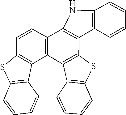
C12=C(C3=C(C4=C1C1=C(SC5=C1C=CC=C5)C=C4)NC1=C3C=CC=C1)SC1=C2C=CC=C1
